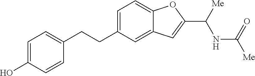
C1(CCC2=CC=C3C(=C2)C=C(C([Me])NC([Me])=O)O3)=CC=C(O)C=C1
